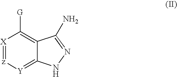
[X]1=[z][Y]=C2C(=C1[G])C(N)=NN2
